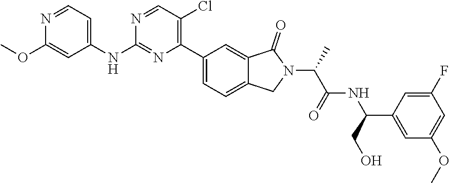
COC1=CC(NC2=NC(C3=CC=C4C(=C3)C(=O)N(C(C)C(NC(C3=CC(OC)=CC(F)=C3)CO)=O)C4)=C(Cl)C=N2)=CC=N1
